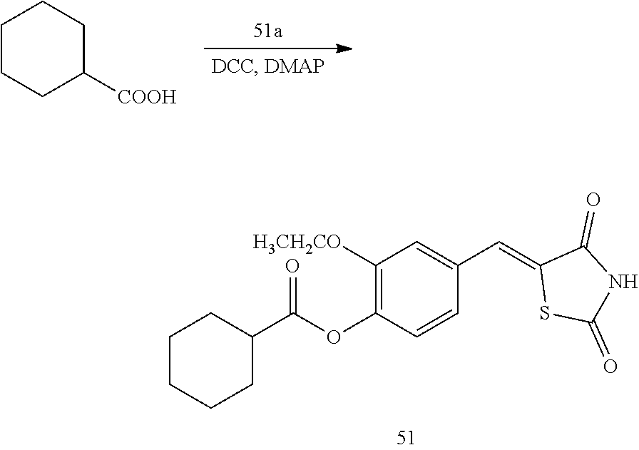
C1(C(OC2=C([H3CH2CO])C=C(C=C3SC(=O)NC3=O)C=C2)=O)CCCCC1.C1CCC([COOH])CC1
